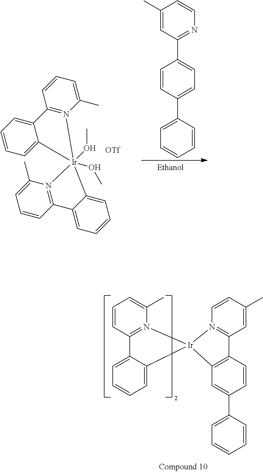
C1(C)=CC=CC2=N1[Ir]1(OC)(OC)(C3=CC=CC=C23)C2=CC=CC=C2C2=N1C(C)=CC=C2.C1(C)=CC(C2=CC=C(C3=CC=CC=C3)C=C2)=NC=C1.C1=CC2=N(C(C)=C1)[Ir]1(C3=CC=CC=C23)N2=C(C=C(C)C=C2)C2=C1C=C(C1=CC=CC=C1)C=C2
